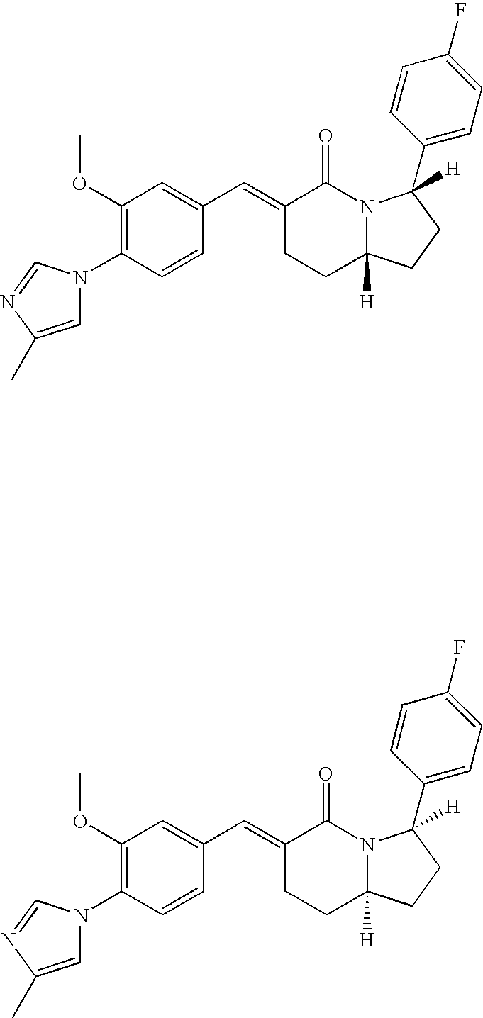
C1=CC(N2C=C(C)N=C2)=C(OC)C=C1C=C1CCC2([H])N(C1=O)C([H])(C1=CC=C(F)C=C1)CC2.C1=CC(N2C=C(C)N=C2)=C(OC)C=C1C=C1CCC2([H])N(C1=O)C([H])(C1=CC=C(F)C=C1)CC2
